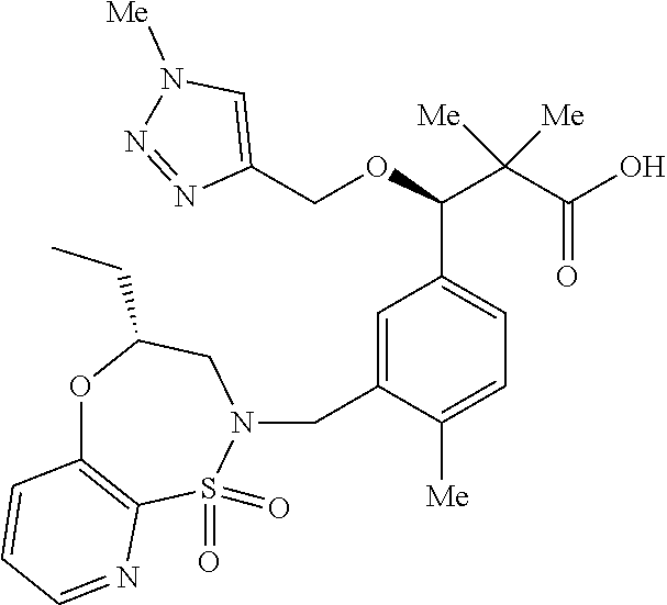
C1(COC(C(C(O)=O)([Me])[Me])C2=CC=C([Me])C(CN3S(=O)(=O)C4=C(OC(CC)C3)C=CC=N4)=C2)=CN([Me])N=N1
